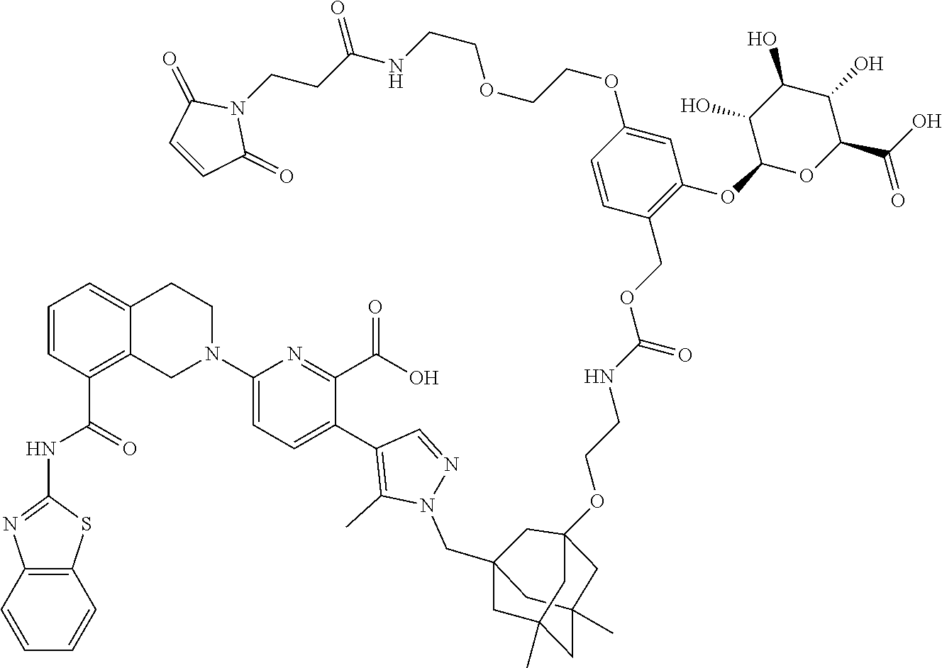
C12=C(C=CC=C1)SC(NC(C1=C3C(=CC=C1)CCN(C1=CC=C(C4=C(C)N(CC56CC7(C)CC(C)(C5)CC(OCCNC(OCC5=C(OC8OC(C(O)=O)C(O)C(O)C8O)C=C(OCCOCCNC(CCN8C(=O)C=CC8=O)=O)C=C5)=O)(C6)C7)N=C4)C(C(O)=O)=N1)C3)=O)=N2
